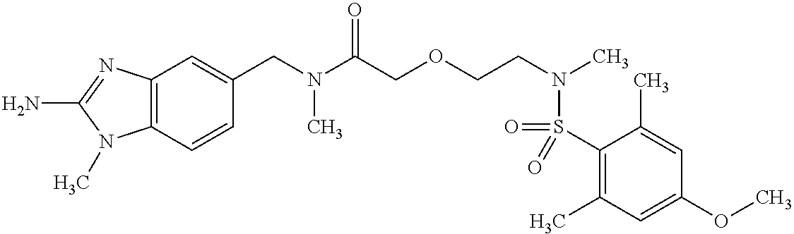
C1(S(=O)(N(CCOCC(N(CC2=CC3=C(C=C2)N(C)C(N)=N3)C)=O)C)=O)=C(C)C=C(OC)C=C1C
